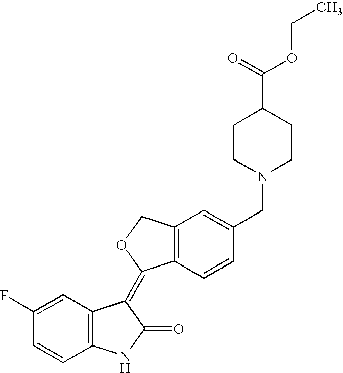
C1(F)=CC2=C(C=C1)NC(=O)C2=C1C2=C(CO1)C=C(CN1CCC(C(=O)OCC)CC1)C=C2
